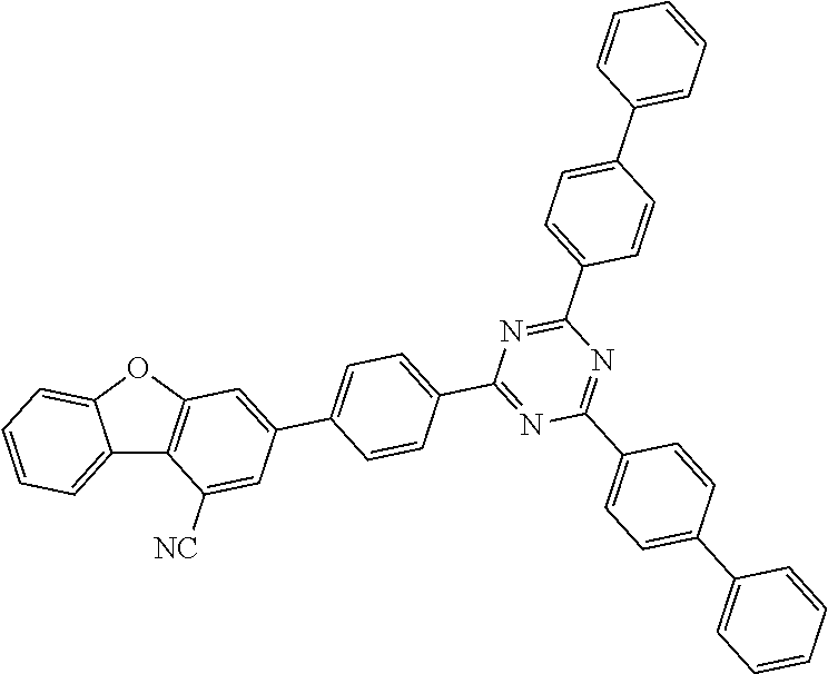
C12=CC=CC=C1OC1=C2C([NC])=CC(C2=CC=C(C3=NC(C4=CC=C(C5=CC=CC=C5)C=C4)=NC(C4=CC=C(C5=CC=CC=C5)C=C4)=N3)C=C2)=C1
